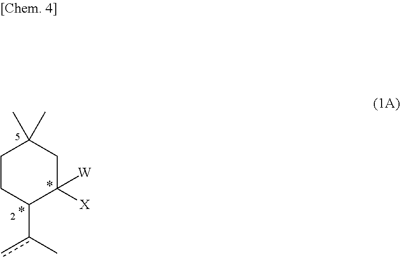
C1CC(c(c)C)C([X])([W])CC1(C)C
